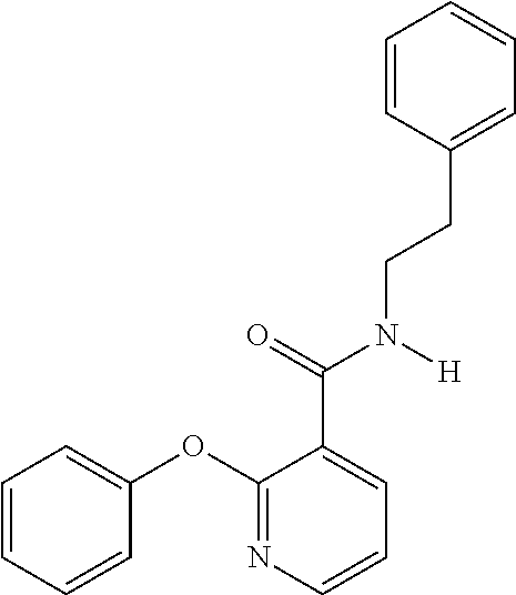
C1=CC=CC(OC2=NC=CC=C2C(=O)N([H])CCC2=CC=CC=C2)=C1
